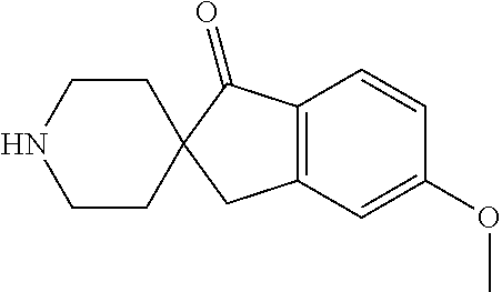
C12=C(C=C(OC)C=C1)CC1(C2=O)CCNCC1
